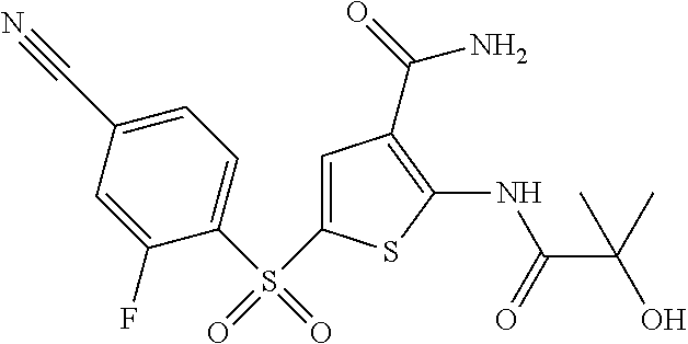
C1=C(S(=O)(C2=CC=C(C#N)C=C2F)=O)SC(NC(=O)C(O)(C)C)=C1C(N)=O
